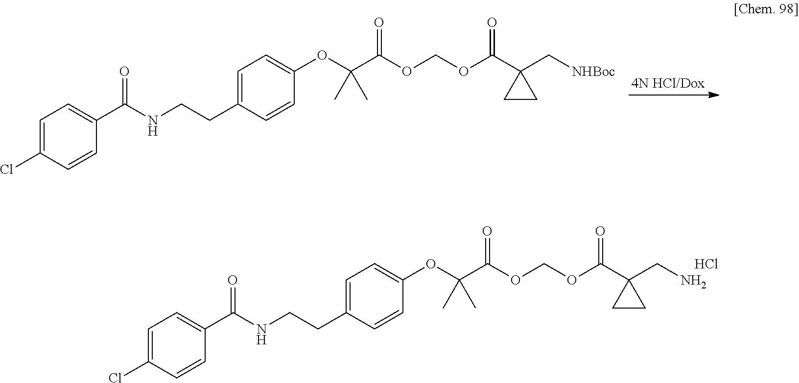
C1=C(Cl)C=CC(C(NCCC2=CC=C(OC(C(=O)OCOC(C3(CN)CC3)=O)(C)C)C=C2)=O)=C1.Cl.C1=C(Cl)C=CC(C(NCCC2=CC=C(OC(C(=O)OCOC(C3(C[NHBoc])CC3)=O)(C)C)C=C2)=O)=C1
